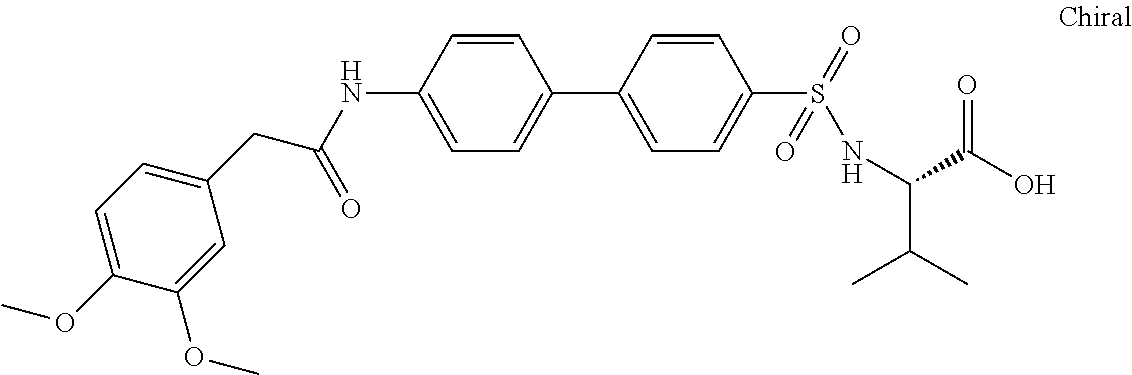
C(C(NC1=CC=C(C2=CC=C(S(=O)(=O)NC(C(C)C)C(O)=O)C=C2)C=C1)=O)C1=CC=C(OC)C(OC)=C1
